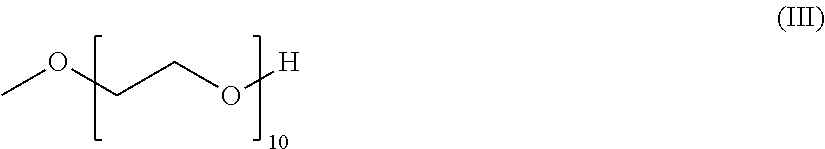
COCCO[H]
